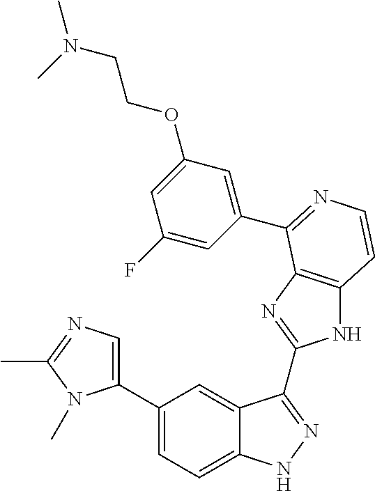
C1(C2=CN=C(C)N2C)=CC=C2C(=C1)C(C1=NC3=C(N1)C=CN=C3C1=CC(OCCN(C)C)=CC(F)=C1)=NN2
